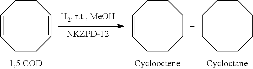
C1=CCCC=CCC1.C1=CCCCCCC1.C1CCCCCCC1
